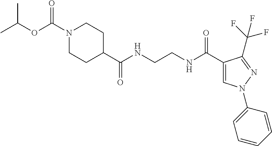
CC(OC(N1CCC(C(NCCNC(C2=CN(C3=CC=CC=C3)N=C2C(F)(F)F)=O)=O)CC1)=O)C
